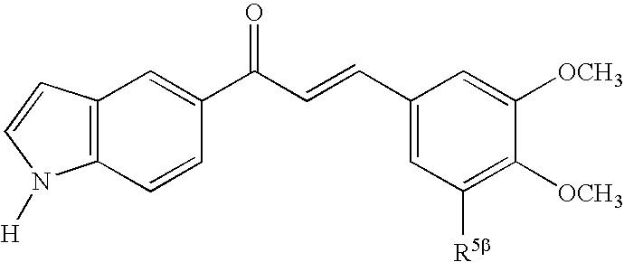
C12=C(C=CC(C(C=CC3=CC([R5b])=C([OCH3])C([OCH3])=C3)=O)=C1)N([H])C=C2
